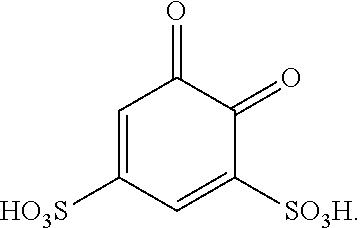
C1=C([HO3S])C=C([SO3H])C(=O)C1=O
